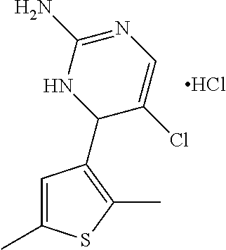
C1=C(C)SC(C)=C1C1C(Cl)=CN=C(N)N1.Cl
